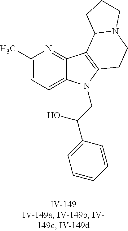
C1(C)=CC=C2C(=N1)C1=C(N2CC(C2=CC=CC=C2)O)CCN2C1CCC2
